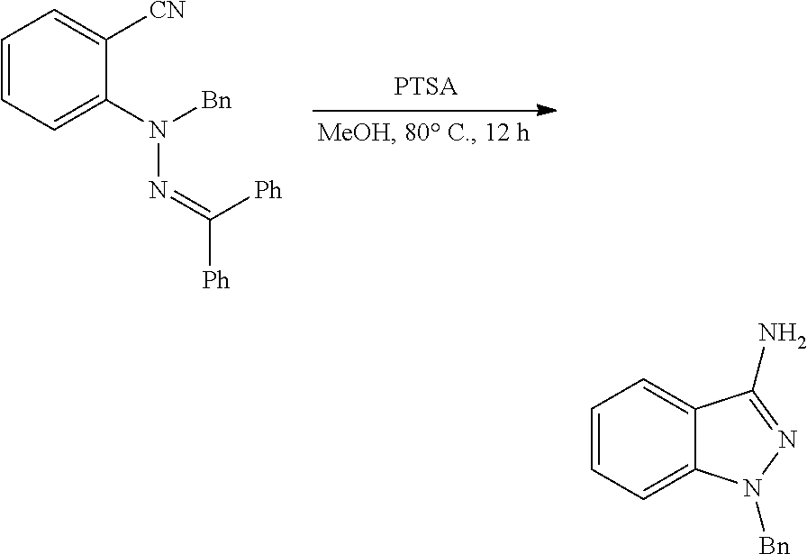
C1=CC=C(N(N=C([Ph])[Ph])[Bn])C([CN])=C1.C1=CC=C2C(=C1)C(N)=NN2[Bn]
